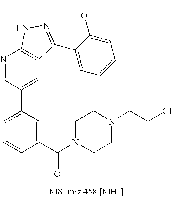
C1=C(C2=CC3=C(N=C2)NN=C3C2=CC=CC=C2OC)C=C(C(N2CCN(CCO)CC2)=O)C=C1
